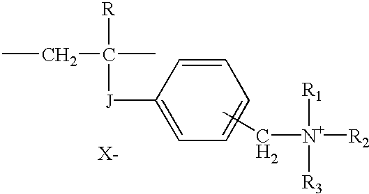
CCC(C)([R])[J]C1=CC=CC=C1.CC[N+]([R1])([R3])[R2].[X-]
